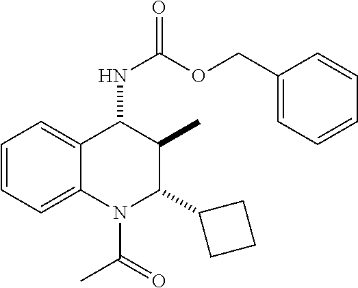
C1=CC=C2C(=C1)C(NC(OCC1=CC=CC=C1)=O)C(C)C(C1CCC1)N2C(=O)C
